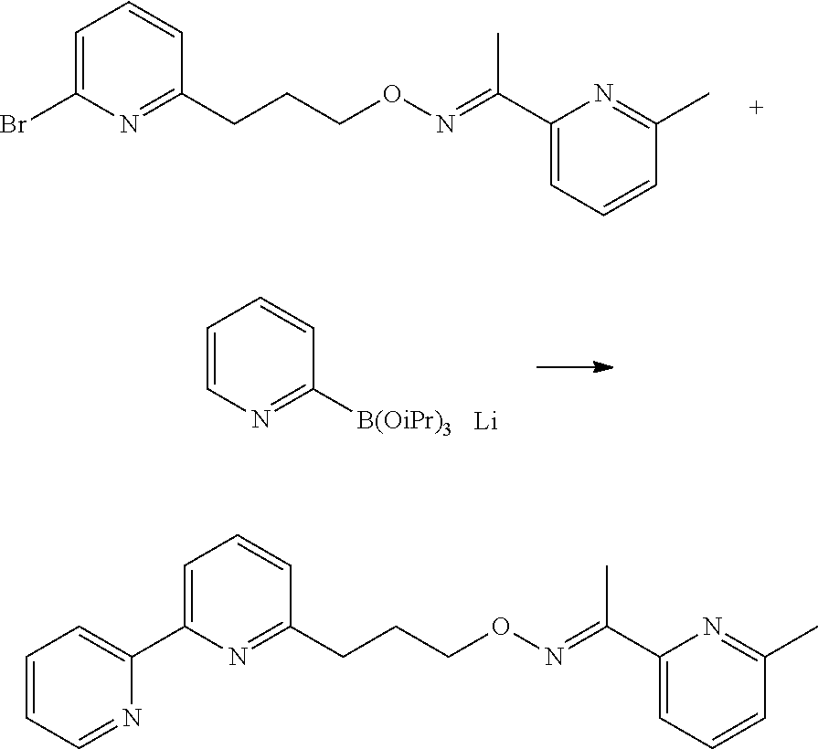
C(ON=C(C1=CC=CC(C)=N1)C)CCC1=NC(Br)=CC=C1.C1=CN=C([B(OiPr)3])C=C1.[Li].C(ON=C(C1=CC=CC(C)=N1)C)CCC1=NC(C2=CC=CC=N2)=CC=C1
